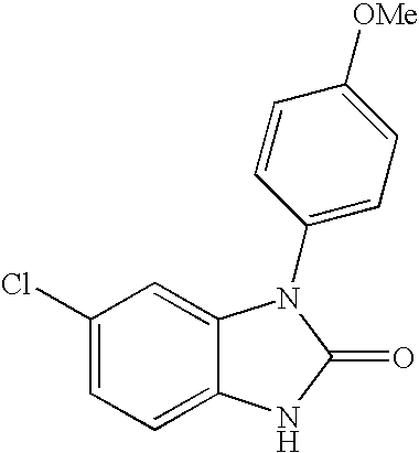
C1(Cl)=CC=C2C(=C1)N(C1=CC=C([OMe])C=C1)C(=O)N2
